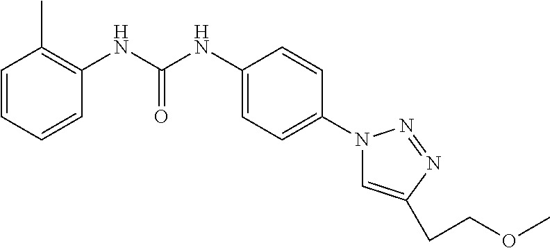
C1=CC=CC(NC(NC2=CC=C(N3C=C(CCOC)N=N3)C=C2)=O)=C1C
